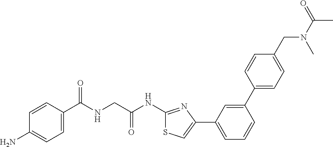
C1=CC(C(NCC(NC2=NC(C3=CC=CC(C4=CC=C(CN(C)C(=O)C)C=C4)=C3)=CS2)=O)=O)=CC=C1N
